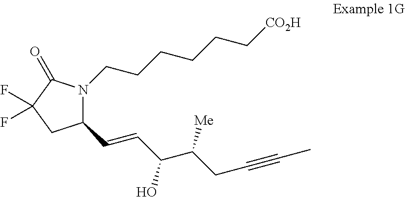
C1(C=CC(C(CC#CC)[Me])O)N(CCCCCC[CO2H])C(=O)C(F)(F)C1
